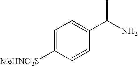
C1=C([MeHNO2S])C=CC(C(C)N)=C1
